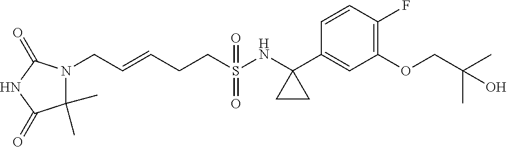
C(S(NC1(C2=CC(OCC(C)(C)O)=C(F)C=C2)CC1)(=O)=O)CC=CCN1C(C)(C)C(=O)NC1=O
